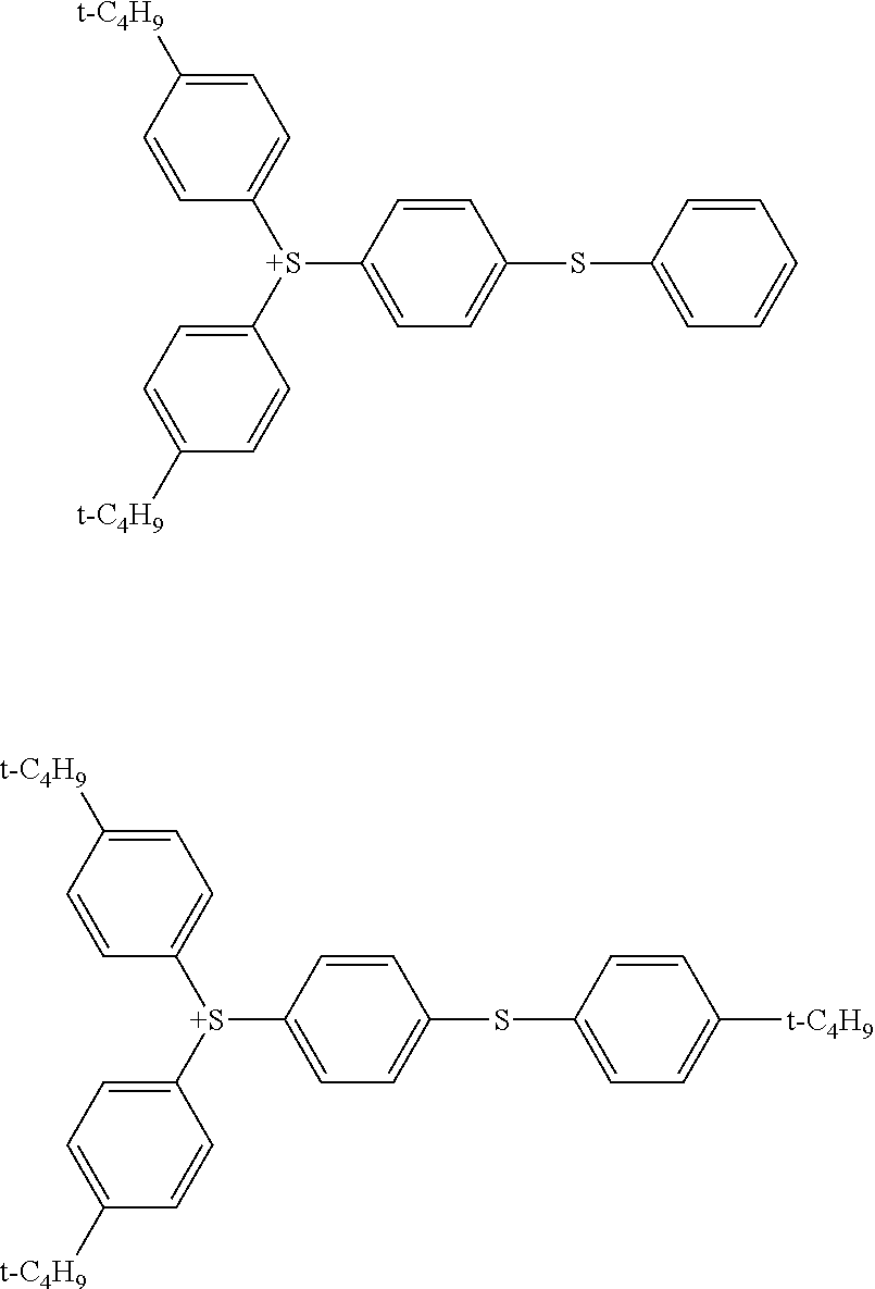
C1=CC([S+](C2=CC=C([t-C4H9])C=C2)C2=CC=C(SC3=CC=CC=C3)C=C2)=CC=C1[t-C4H9].C1=CC([S+](C2=CC=C([t-C4H9])C=C2)C2=CC=C(SC3=CC=C([t-C4H9])C=C3)C=C2)=CC=C1[t-C4H9]
